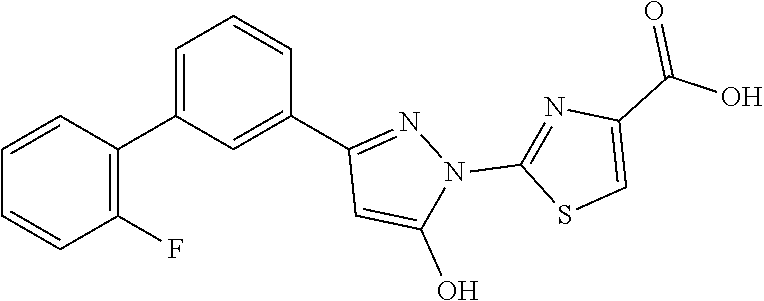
C1(C2=C(F)C=CC=C2)=CC=CC(C2=NN(C3=NC(C(=O)O)=CS3)C(O)=C2)=C1
